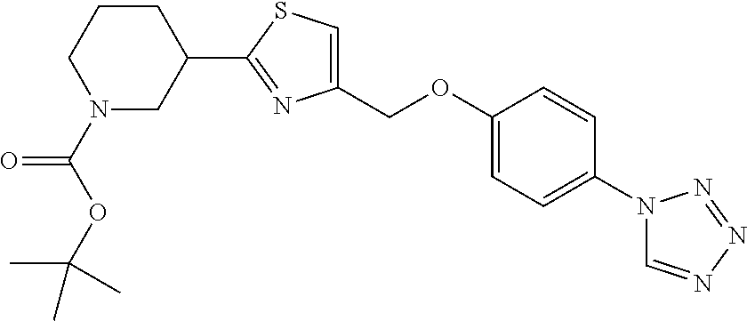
C1CCN(C(OC(C)(C)C)=O)CC1C1=NC(COC2=CC=C(N3C=NN=N3)C=C2)=CS1
